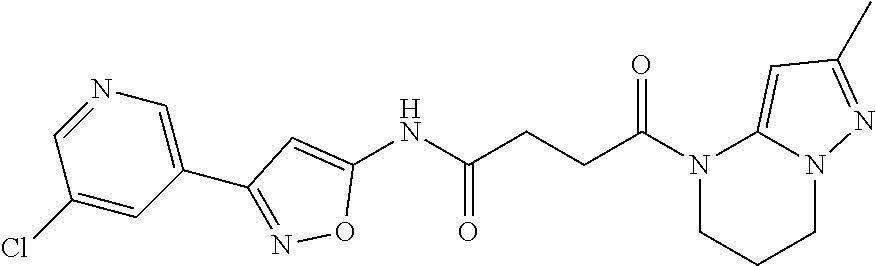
N1(C(CCC(NC2=CC(C3=CN=CC(Cl)=C3)=NO2)=O)=O)CCCN2C1=CC(C)=N2
